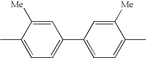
C1=C([Me])C(C)=CC=C1C1=CC=C(C)C([Me])=C1
